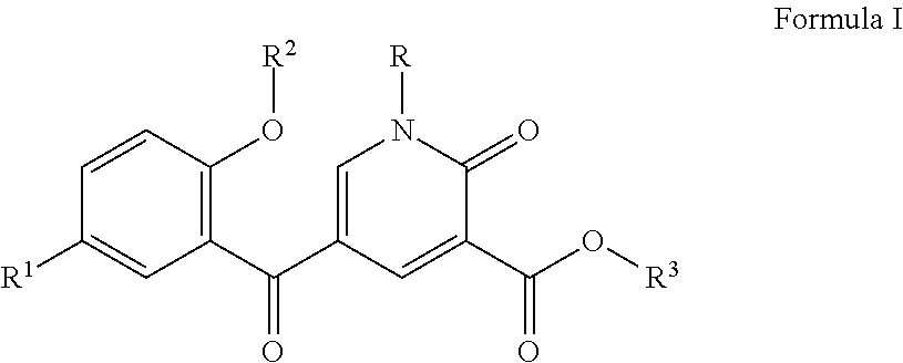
C1([R1])=CC(C(C2=CN([R])C(=O)C(C(O[R3])=O)=C2)=O)=C(O[R2])C=C1
